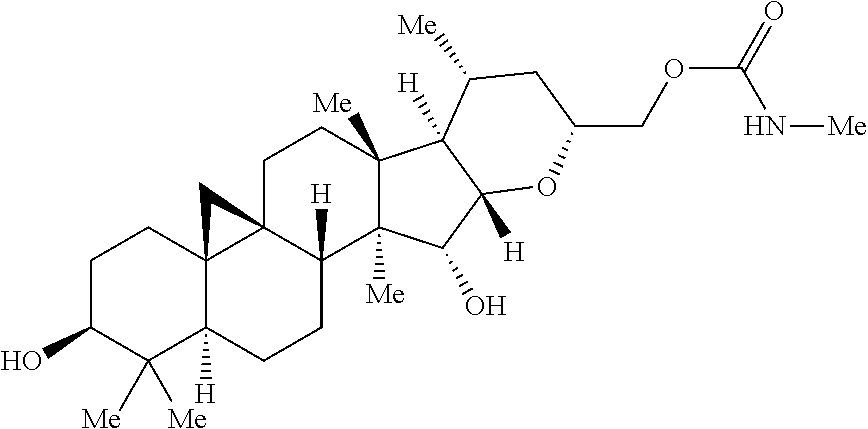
C1C(O)C([Me])([Me])C2([H])C3(C1)C1(C([H])(CC2)C2([Me])C([Me])(CC1)C1([H])C([H])(C2O)OC(COC(=O)N[Me])CC1[Me])C3
